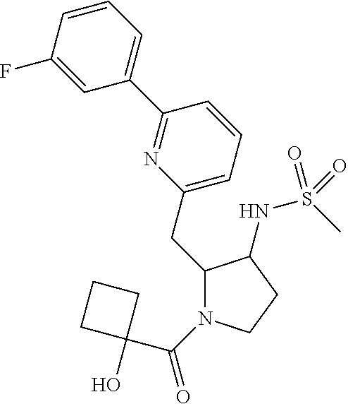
C1(CC2=CC=CC(C3=CC=CC(F)=C3)=N2)N(C(=O)C2(O)CCC2)CCC1NS(C)(=O)=O
